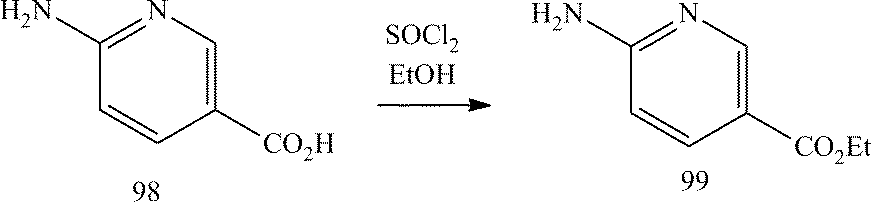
C1(N)=NC=C([CO2H])C=C1.C1(N)=NC=C([CO2Et])C=C1
